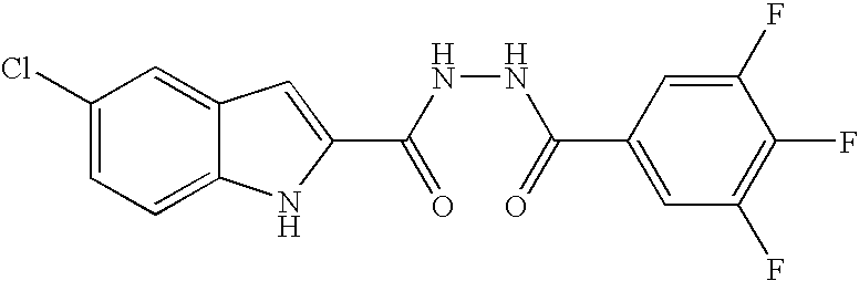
C12=CC=C(Cl)C=C1C=C(C(NNC(=O)C1=CC(F)=C(F)C(F)=C1)=O)N2
